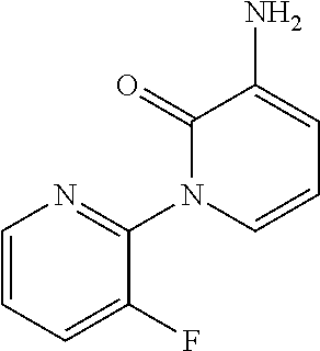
C1=CC=C(F)C(N2C=CC=C(N)C2=O)=N1
